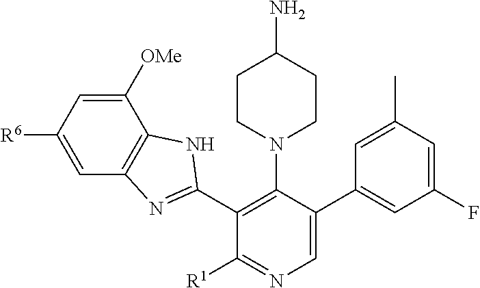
C1=C([OMe])C2=C(C=C1[R6])N=C(C1=C(N3CCC(N)CC3)C(C3=CC(F)=CC(C)=C3)=CN=C1[R1])N2
